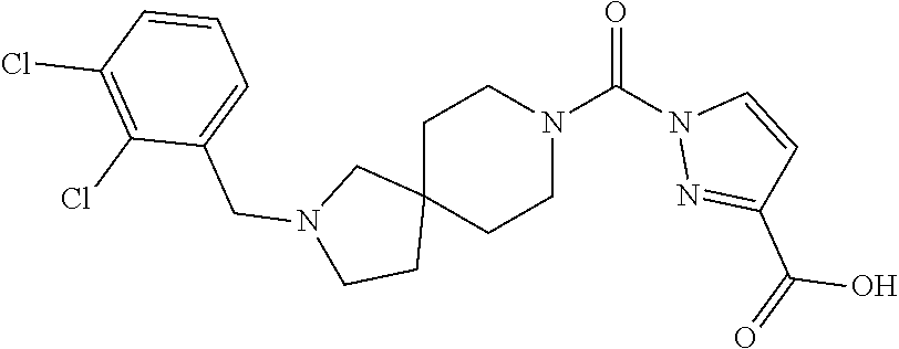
C1C2(CCN(C(=O)N3N=C(C(=O)O)C=C3)C1)CN(CC1=CC=CC(Cl)=C1Cl)CC2
